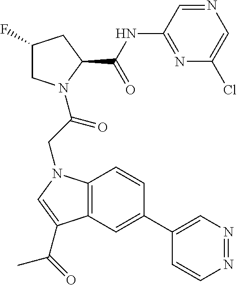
C12=C(C=C(C3=CN=NC=C3)C=C1)C(C(=O)C)=CN2CC(N1CC(F)CC1C(NC1=NC(Cl)=CN=C1)=O)=O
